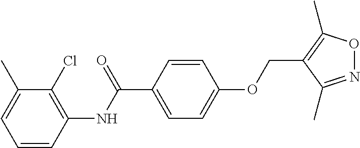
C1=CC(NC(C2=CC=C(OCC3=C(C)ON=C3C)C=C2)=O)=C(Cl)C(C)=C1
